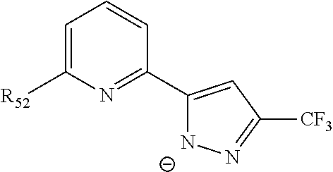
C1=C([R52])N=C(C2=CC([CF3])=N[N-]2)C=C1
